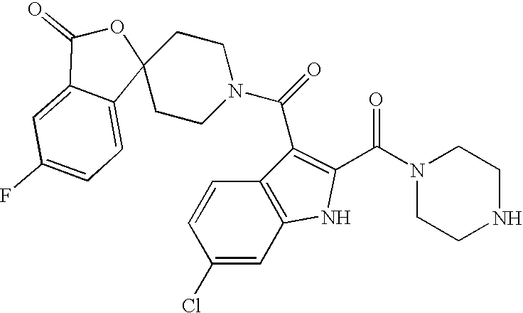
N1(C(C2=C(C(N3CCC4(CC3)OC(=O)C3=CC(F)=CC=C43)=O)C3=C(N2)C=C(Cl)C=C3)=O)CCNCC1
